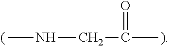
CNCC(=O)C
